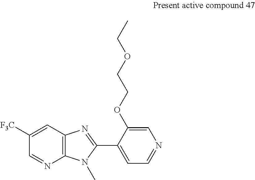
C1=C([F3C])C=NC2=C1N=C(C1=CC=NC=C1OCCOCC)N2C
